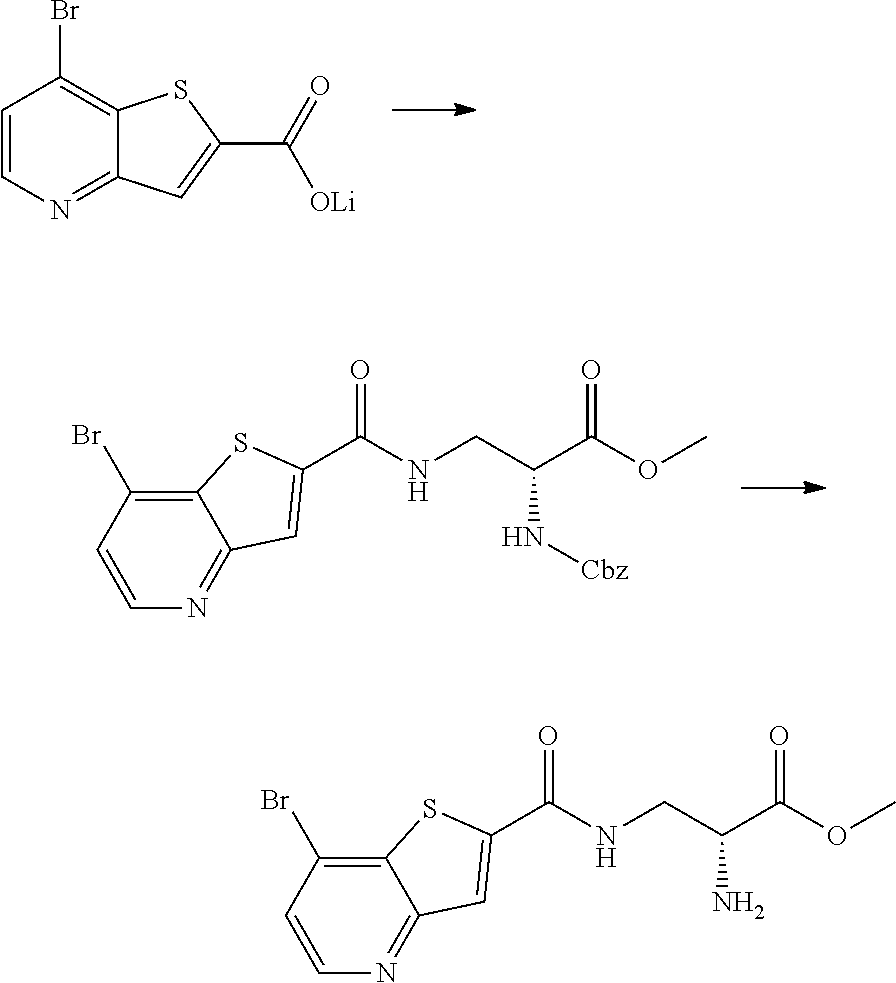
C1=CN=C2C(=C1Br)SC(C(=O)[OLi])=C2.C12=C(Br)C=CN=C1C=C(C(NCC(C(OC)=O)N[Cbz])=O)S2.C12=C(Br)C=CN=C1C=C(C(NCC(C(OC)=O)N)=O)S2
